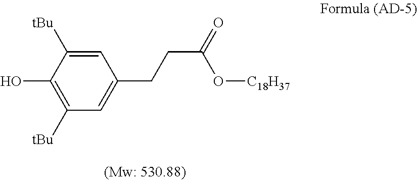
C1=C([tBu])C(O)=C([tBu])C=C1CCC(=O)O[C18H37]
